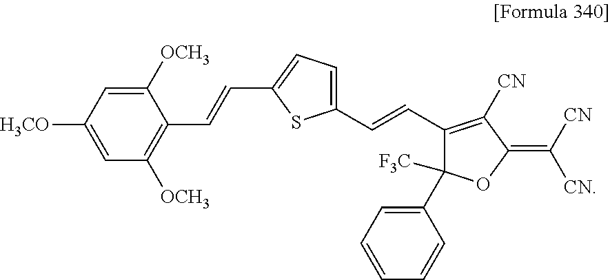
C1([OCH3])=CC([H3CO])=CC([OCH3])=C1C=CC1=CC=C(C=CC2=C([CN])C(=C([CN])[CN])OC2([F3C])C2=CC=CC=C2)S1
